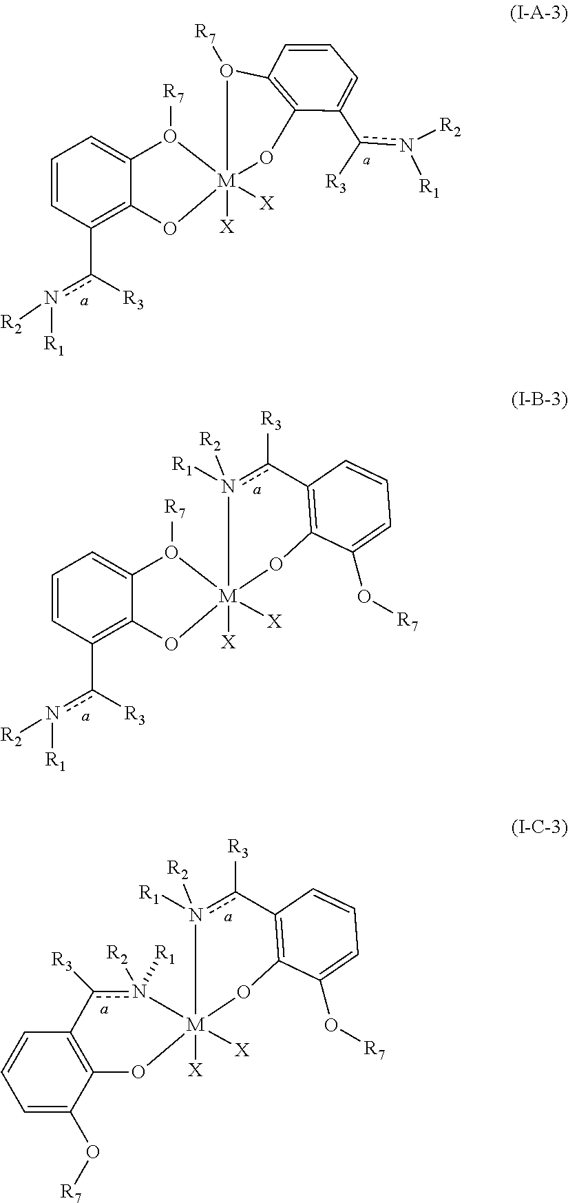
C1=CC(c([R3])n([R1])[R2])=C2C(=C1)O([R7])[M]1([X])([X])(O2)O([R7])C2=C(O1)C(c(n([R1])[R2])[R3])=CC=C2.C1=CC(c([R3])n([R1])[R2])=C2C(=C1)O([R7])[M]1([X])([X])(O2)n([R2])([R1])c([R3])C2=C(O1)C(O[R7])=CC=C2.C12=C(C=CC=C1O[R7])c([R3])n([R1])([R2])[M]1([X])([X])(O2)n([R2])([R1])c([R3])C2=C(O1)C(O[R7])=CC=C2
